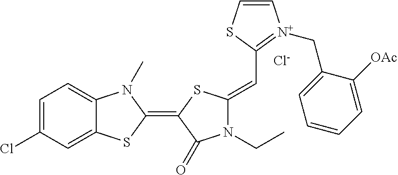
C1=C(Cl)C=C2C(=C1)N(C)C(=C1C(=O)N(CC)C(=CC3=[N+](CC4=CC=CC=C4[OAc])C=CS3)S1)S2.[Cl-]
